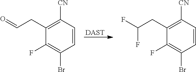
[DAST].C1(CC=O)=C([CN])C=CC(Br)=C1F.C1(CC(F)F)=C([CN])C=CC(Br)=C1F
